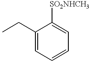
C1(CC)=CC=CC=C1[SO2NHCH3]
